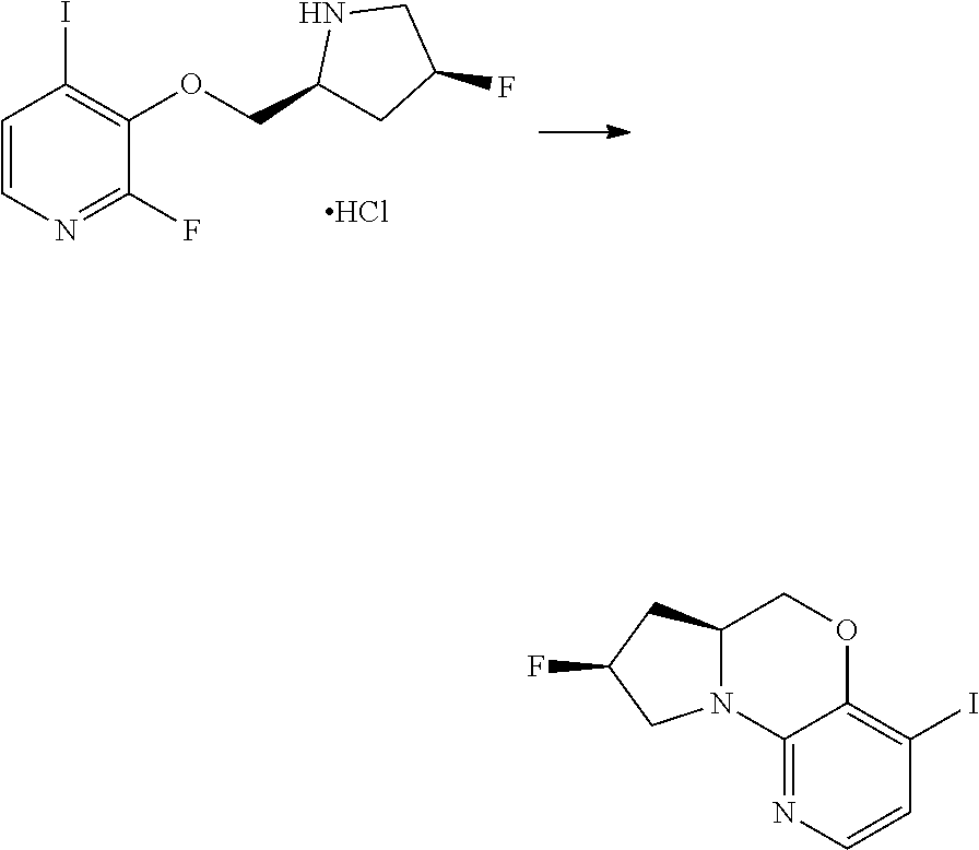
C1=CN=C(F)C(OCC2CC(F)CN2)=C1I.Cl.C12=NC=CC(I)=C1OCC1N2CC(F)C1
